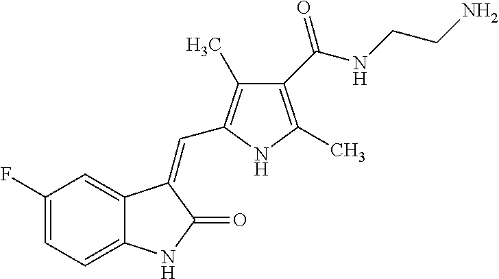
C1(F)=CC=C2C(=C1)C(=CC1=C(C)C(C(NCCN)=O)=C(C)N1)C(=O)N2
